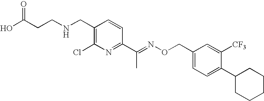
O=C(CCNCC1=C(Cl)N=C(C(=NOCC2=CC=C(C3CCCCC3)C([CF3])=C2)C)C=C1)O
